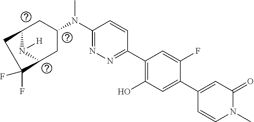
[H]N1C2CC(N(C3=NN=C(C4=C(O)C=C(C5=CC(=O)N(C)C=C5)C(F)=C4)C=C3)C)CC1C(F)(F)C2
